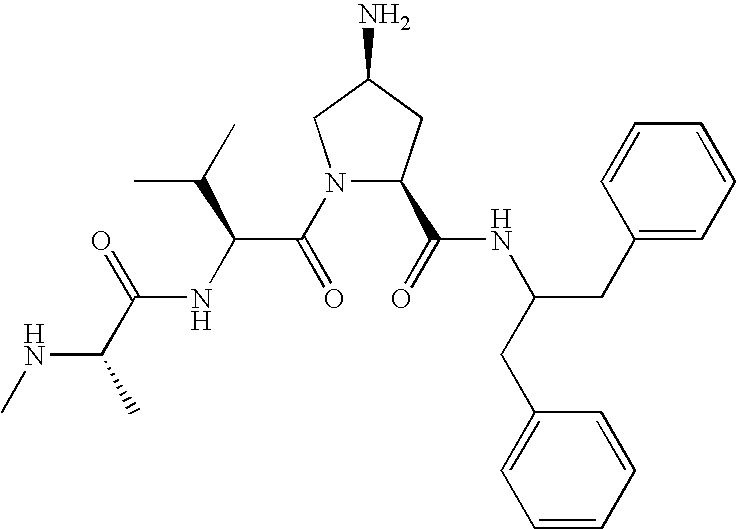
CNC(C(=O)NC(C(N1C(C(=O)NC(CC2=CC=CC=C2)CC2=CC=CC=C2)CC(N)C1)=O)C(C)C)C
